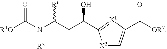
N([R3])(C(CC(O)C1=[X1]C(C([OR7])=O)=C[X2]1)[R6])C([R1O])=O
